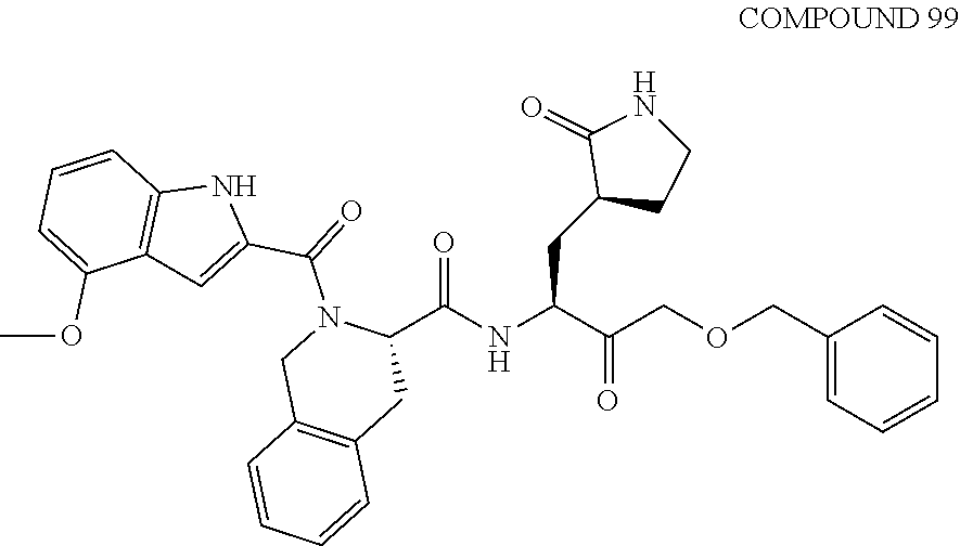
C1(C(NC(C(COCC2=CC=CC=C2)=O)CC2CCNC2=O)=O)N(C(C2=CC3=C(N2)C=CC=C3OC)=O)CC2=C(C1)C=CC=C2
